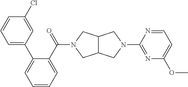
C12C(CN(C(C3=CC=CC=C3C3=CC=CC(Cl)=C3)=O)C1)CN(C1=NC(OC)=CC=N1)C2
